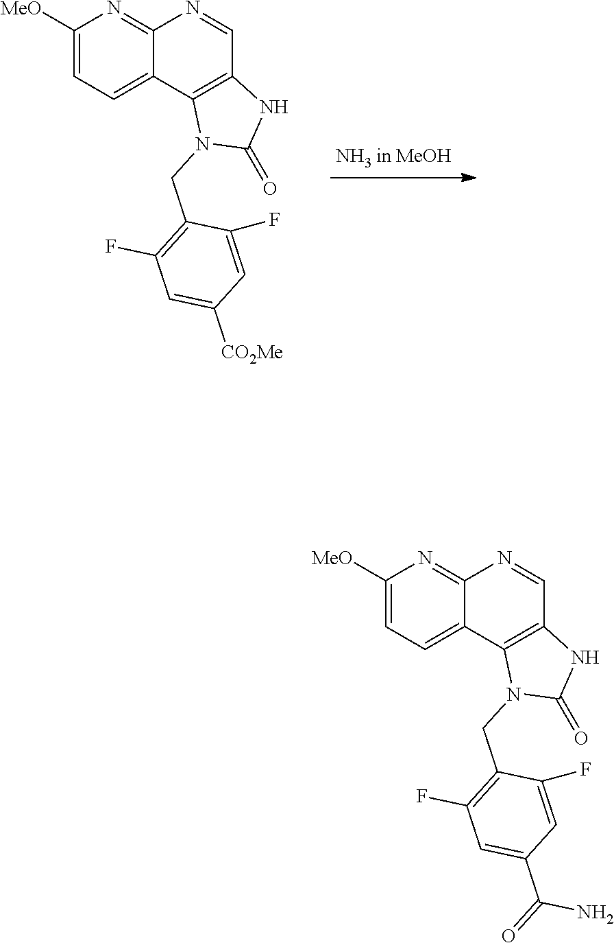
C1([MeO])=CC=C2C(=N1)N=CC1=C2N(CC2=C(F)C=C([CO2Me])C=C2F)C(=O)N1.C1([MeO])=CC=C2C(=N1)N=CC1=C2N(CC2=C(F)C=C(C(=O)N)C=C2F)C(=O)N1
